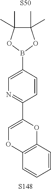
[S50].C1=CC(C2=COC3=C(O2)C=CC=C3)=NC=C1B1OC(C)(C)C(C)(C)O1.[S148]
